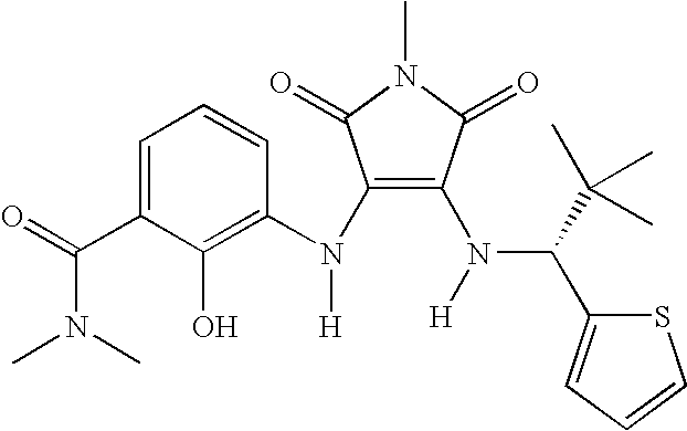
C1=C(C(=O)N(C)C)C(O)=C(N(C2=C(N([H])C(C3=CC=CS3)C(C)(C)C)C(=O)N(C)C2=O)[H])C=C1
